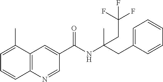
C1=C(C)C2=C(C=C1)N=CC(C(NC(CC1=CC=CC=C1)(C)CC(F)(F)F)=O)=C2
